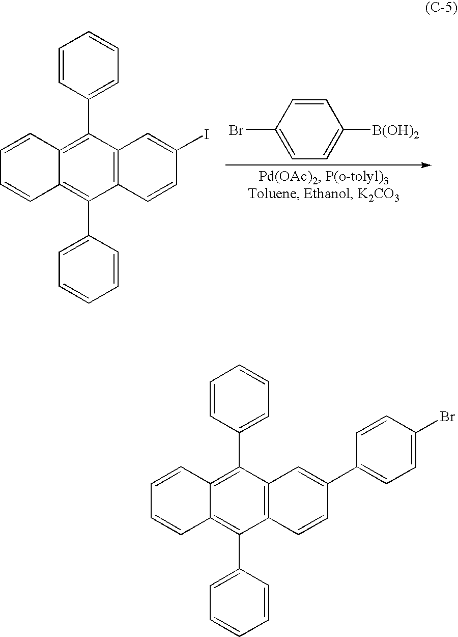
C12=C(C3=CC=CC=C3)C3=C(C(C4=CC=CC=C4)=C1C=CC=C2)C=CC(I)=C3.C1=CC(Br)=CC=C1[B(OH)2].C12=C(C3=CC=CC=C3)C3=C(C(C4=CC=CC=C4)=C1C=CC=C2)C=CC(C1=CC=C(Br)C=C1)=C3
